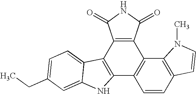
C12=C(C3=C(C4=C1C=CC1=C4N(C)C=C1)C(=O)NC3=O)C1=CC=C(CC)C=C1N2
